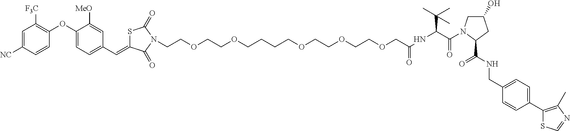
[NC]C1=CC([F3C])=C(OC2=CC=C(C=C3SC(=O)N(CCOCCOCCCCOCCOCCOCC(NC(C(N4C(C(=O)NCC5=CC=C(C6=C(C)N=CS6)C=C5)CC(O)C4)=O)C(C)(C)C)=O)C3=O)C=C2[MeO])C=C1
